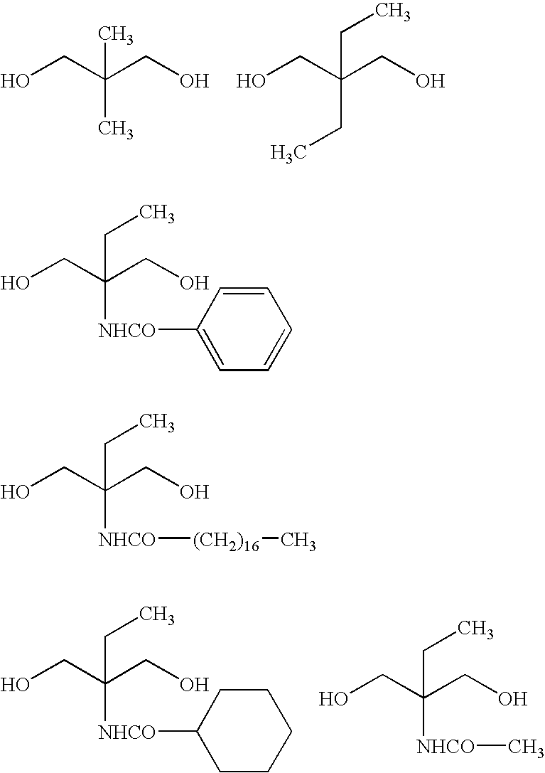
OCC(CO)(C)C.OCC(CO)(CC)CC.OCC(CO)(CC)[NHCO]C1CCCCC1.OCC(CO)(CC)[NHCO]C.OCC(CO)(CC)[NHCO]C1=CC=CC=C1.OCC(CO)(CC)[NHCO][(CH2)16]C
